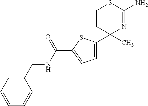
C1=C(C2(C)N=C(N)SCC2)SC(C(NCC2=CC=CC=C2)=O)=C1
